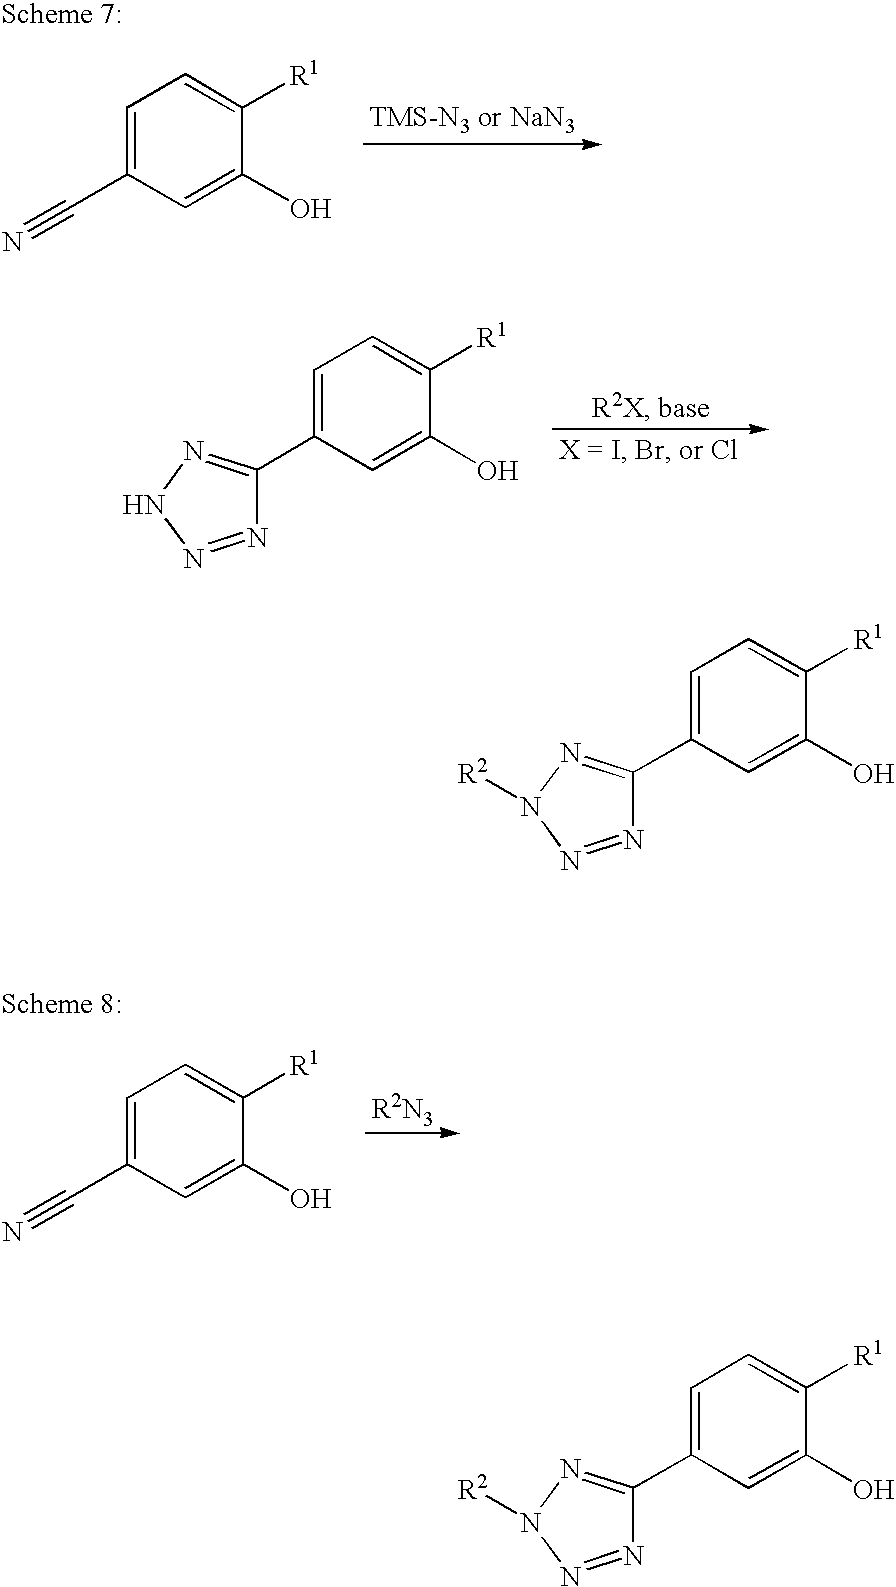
C1=C(C2=NN([R2])N=N2)C=C(O)C([R1])=C1.C1=C(C#N)C=C(O)C([R1])=C1.C1=C(C2=NNN=N2)C=C(O)C([R1])=C1.C1=C(C#N)C=C(O)C([R1])=C1.C1=C(C2=NN([R2])N=N2)C=C(O)C([R1])=C1
